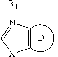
C1=[N+]([R1])C=C[X]1.[D]
